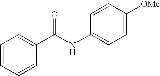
C1=CC=CC(C(NC2=CC=C([OMe])C=C2)=O)=C1
